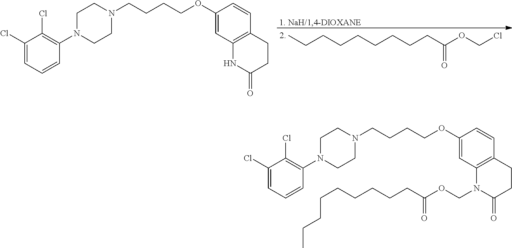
C1(Cl)=CC=CC(N2CCN(CCCCOC3=CC4=C(C=C3)CCC(=O)N4COC(CCCCCCCCC)=O)CC2)=C1Cl.C1(Cl)=CC=CC(N2CCN(CCCCOC3=CC4=C(C=C3)CCC(=O)N4)CC2)=C1Cl.CCCCCCCCCC(OCCl)=O
